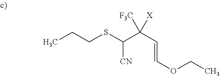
C(SC(C(C=COCC)([X])[F3C])[CN])CC
